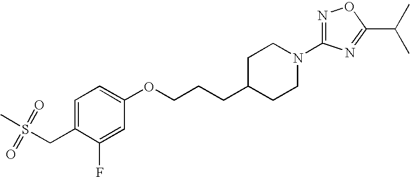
C1=C(CS(=O)(=O)C)C(F)=CC(OCCCC2CCN(C3=NOC(C(C)C)=N3)CC2)=C1
